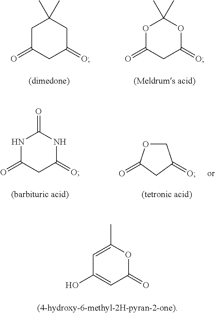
C1C(=O)CC(=O)CC1(C)C.O1C(=O)CC(=O)OC1(C)C.C1OC(=O)CC1=O.N1C(=O)CC(=O)NC1=O.C1=C(C)OC(=O)C=C1O
